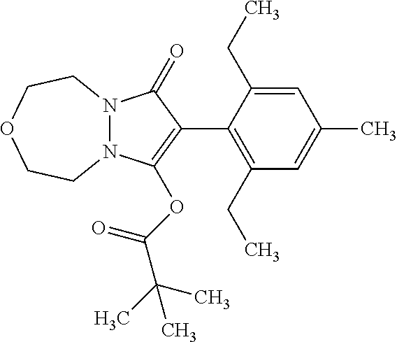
C1(CC)=C(C2=C(OC(C(C)(C)C)=O)N3N(C2=O)CCOCC3)C(CC)=CC(C)=C1
